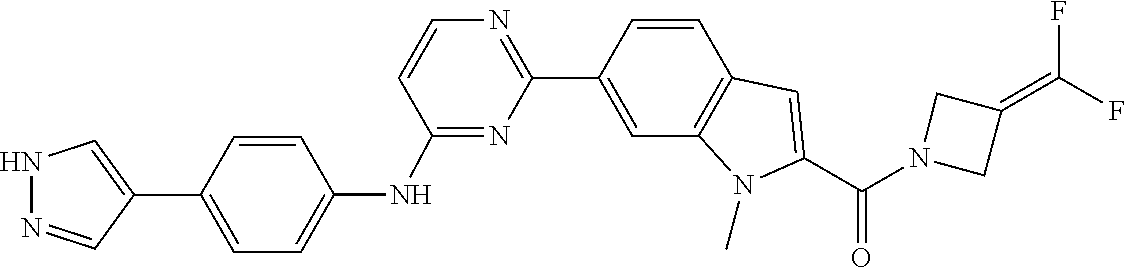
N1(C(C2=CC3=C(N2C)C=C(C2=NC=CC(NC4=CC=C(C5=CNN=C5)C=C4)=N2)C=C3)=O)CC(=C(F)F)C1
